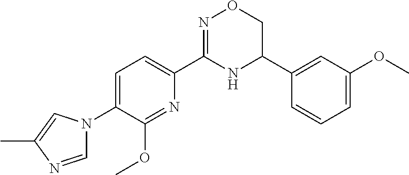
C1=C(N2C=NC(C)=C2)C(OC)=NC(C2=NOCC(C3=CC(OC)=CC=C3)N2)=C1
